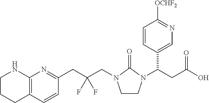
C1CCC2=C(N1)N=C(CC(CN1CCN(C(C3=CN=C([OCHF2])C=C3)CC(O)=O)C1=O)(F)F)C=C2
